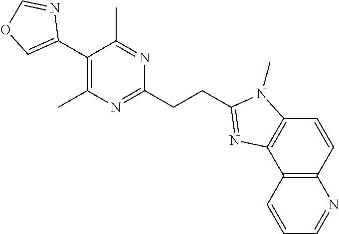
C1(C)=C(C2=COC=N2)C(C)=NC(CCC2=NC3=C(C=CC4=C3C=CC=N4)N2C)=N1
